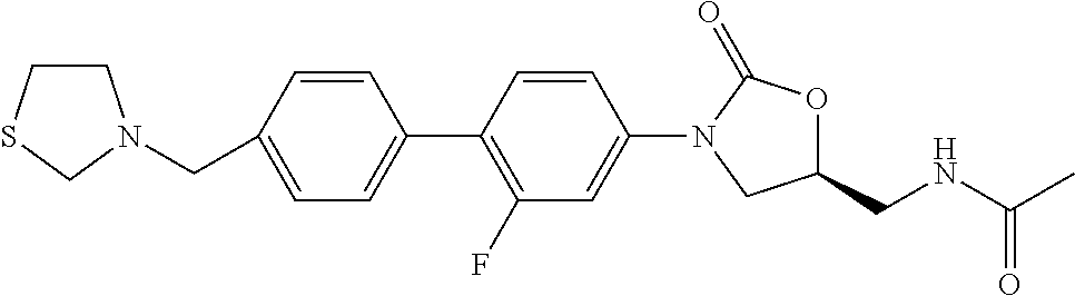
C1=C(CN2CCSC2)C=CC(C2=C(F)C=C(N3CC(CNC(C)=O)OC3=O)C=C2)=C1
